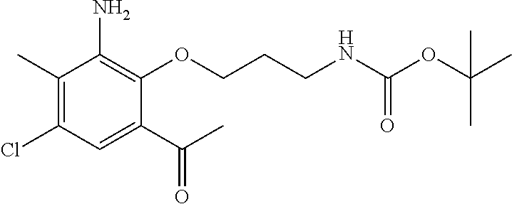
C1(C)=C(Cl)C=C(C(C)=O)C(OCCCNC(=O)OC(C)(C)C)=C1N
